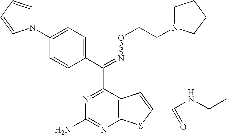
C(=NOCCN1CCCC1)(C1=NC(N)=NC2=C1C=C(C(NCC)=O)S2)C1=CC=C(N2C=CC=C2)C=C1
